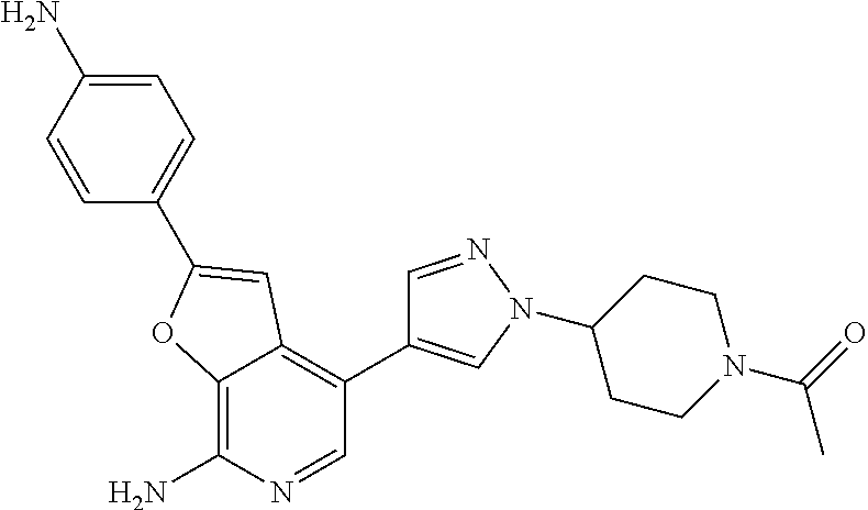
C12=C(N)N=CC(C3=CN(C4CCN(C(C)=O)CC4)N=C3)=C1C=C(C1=CC=C(N)C=C1)O2
